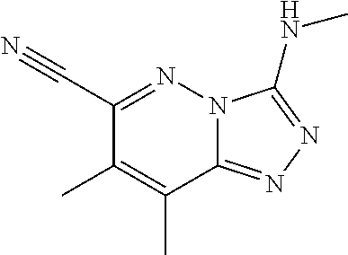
C12=NN=C(NC)N1N=C(C#N)C(C)=C2C
